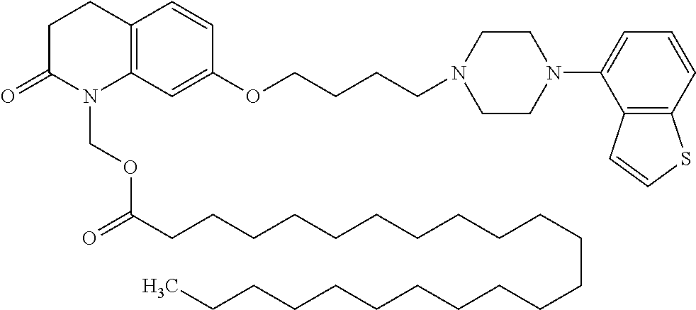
C1C(=O)N(COC(CCCCCCCCCCCCCCCCCCCCCC)=O)C2=C(C1)C=CC(OCCCCN1CCN(C3=CC=CC4=C3C=CS4)CC1)=C2
